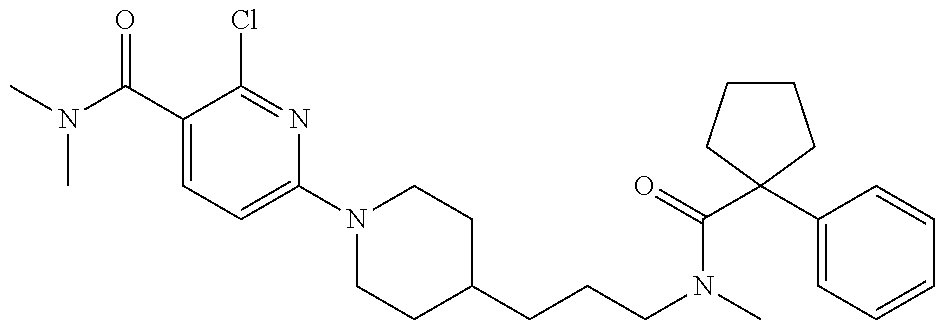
CN(C(C1=CC=C(N2CCC(CCCN(C)C(=O)C3(C4=CC=CC=C4)CCCC3)CC2)N=C1Cl)=O)C
